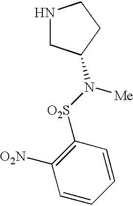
N1CC(N([O2S]C2=C([O2N])C=CC=C2)[Me])CC1
